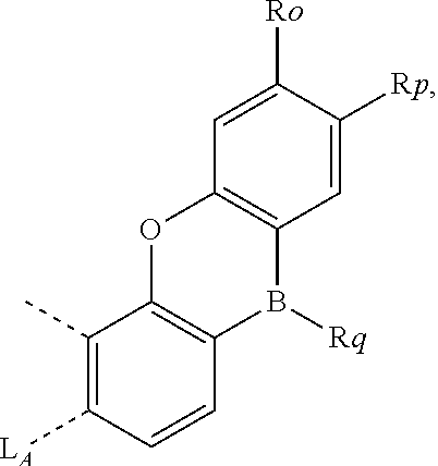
C1(C)=C([LA])C=CC2=C1OC1=C(B2[Rq])C=C([Rp])C([Ro])=C1
